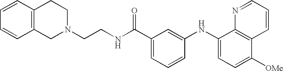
C12=C(C=CC=C1)CCN(CCNC(C1=CC=CC(NC3=CC=C([OMe])C4=C3N=CC=C4)=C1)=O)C2
